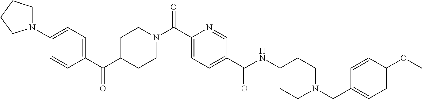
C1(N2CCCC2)=CC=C(C(C2CCN(C(C3=CC=C(C(NC4CCN(CC5=CC=C(OC)C=C5)CC4)=O)C=N3)=O)CC2)=O)C=C1
